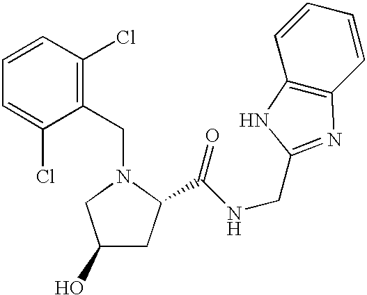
C1=CC=C(Cl)C(CN2CC(O)CC2C(NCC2=NC3=C(C=CC=C3)N2)=O)=C1Cl
